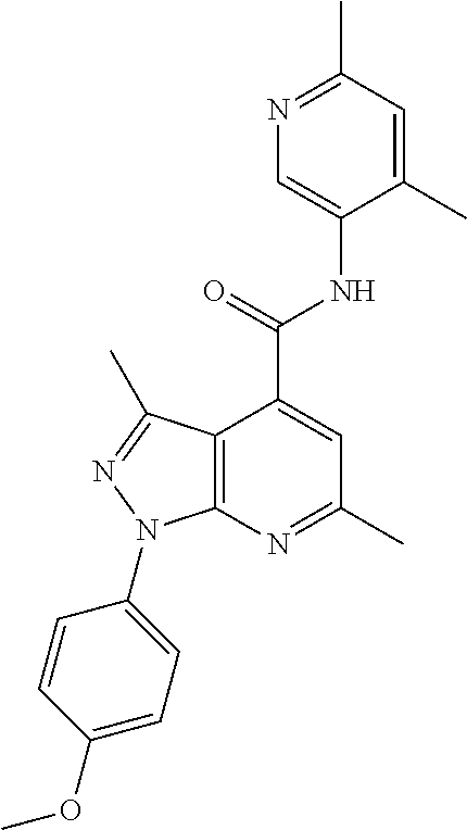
N1=C(C)C=C(C)C(NC(=O)C2=CC(C)=NC3=C2C(C)=NN3C2=CC=C(OC)C=C2)=C1
